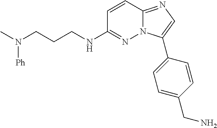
C1(NCCCN(C)[Ph])=NN2C(=NC=C2C2=CC=C(CN)C=C2)C=C1
